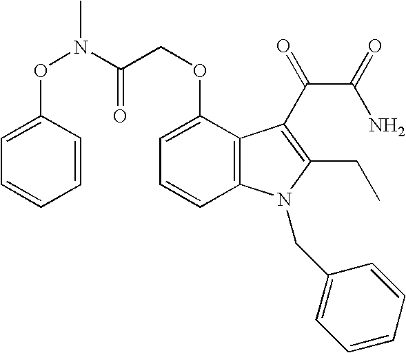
N(C(COC1=CC=CC2=C1C(C(C(=O)N)=O)=C(CC)N2CC1=CC=CC=C1)=O)(OC1=CC=CC=C1)C
